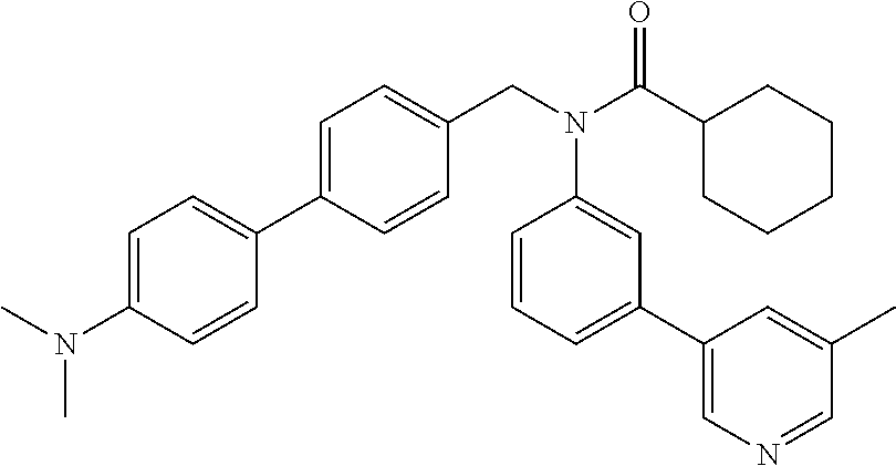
C1=C(N(C)C)C=CC(C2=CC=C(CN(C(C3CCCCC3)=O)C3=CC(C4=CN=CC(C)=C4)=CC=C3)C=C2)=C1
